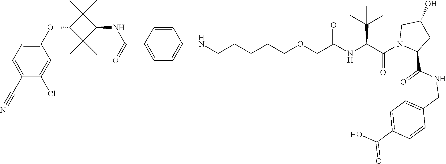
C1(C#N)=CC=C(OC2C(C)(C)C(NC(=O)C3=CC=C(NCCCCCOCC(NC(C(N4CC(O)CC4C(NCC4=CC=C(C(=O)O)C=C4)=O)=O)C(C)(C)C)=O)C=C3)C2(C)C)C=C1Cl
